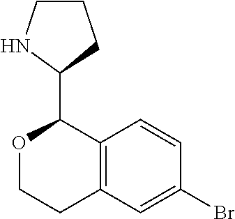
C12=C(C=CC(Br)=C1)C(C1CCCN1)OCC2
